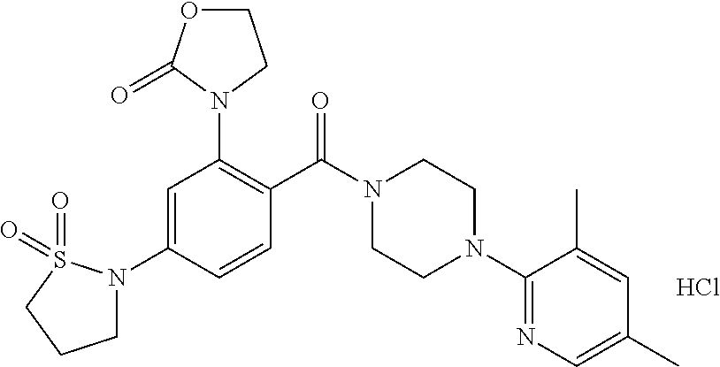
C1(N2CCN(C(C3=C(N4CCOC4=O)C=C(N4CCCS4(=O)=O)C=C3)=O)CC2)=NC=C(C)C=C1C.Cl
